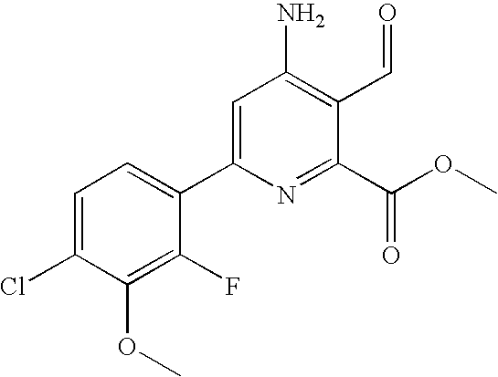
C1=C(Cl)C(OC)=C(F)C(C2=CC(N)=C(C=O)C(C(=O)OC)=N2)=C1
